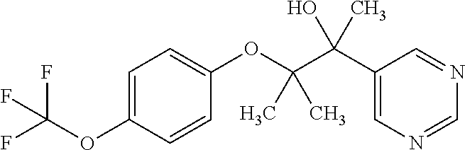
C1=C(OC(F)(F)F)C=CC(OC(C(C2=CN=CN=C2)(C)O)(C)C)=C1
